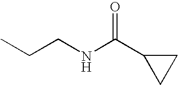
C(CNC(C1CC1)=O)C
